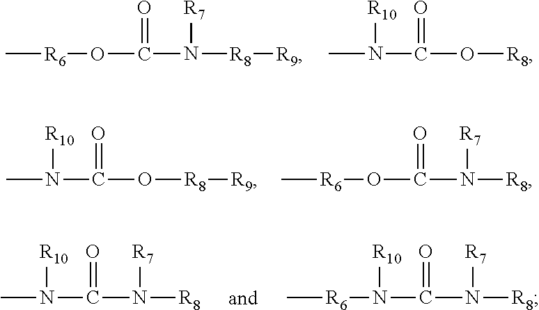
N(C(=O)O[R8][R9])(C)[R10].C[R6]OC(=O)N([R7])[R8].N(C(=O)N([R8])[R7])(C)[R10].N(C(=O)N([R8])[R7])([R10])[R6]C.C[R6]OC(=O)N([R7])[R8][R9].N(C(=O)O[R8])(C)[R10]
